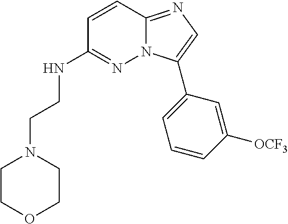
N(C1=NN2C(=NC=C2C2=CC=CC([OCF3])=C2)C=C1)CCN1CCOCC1
